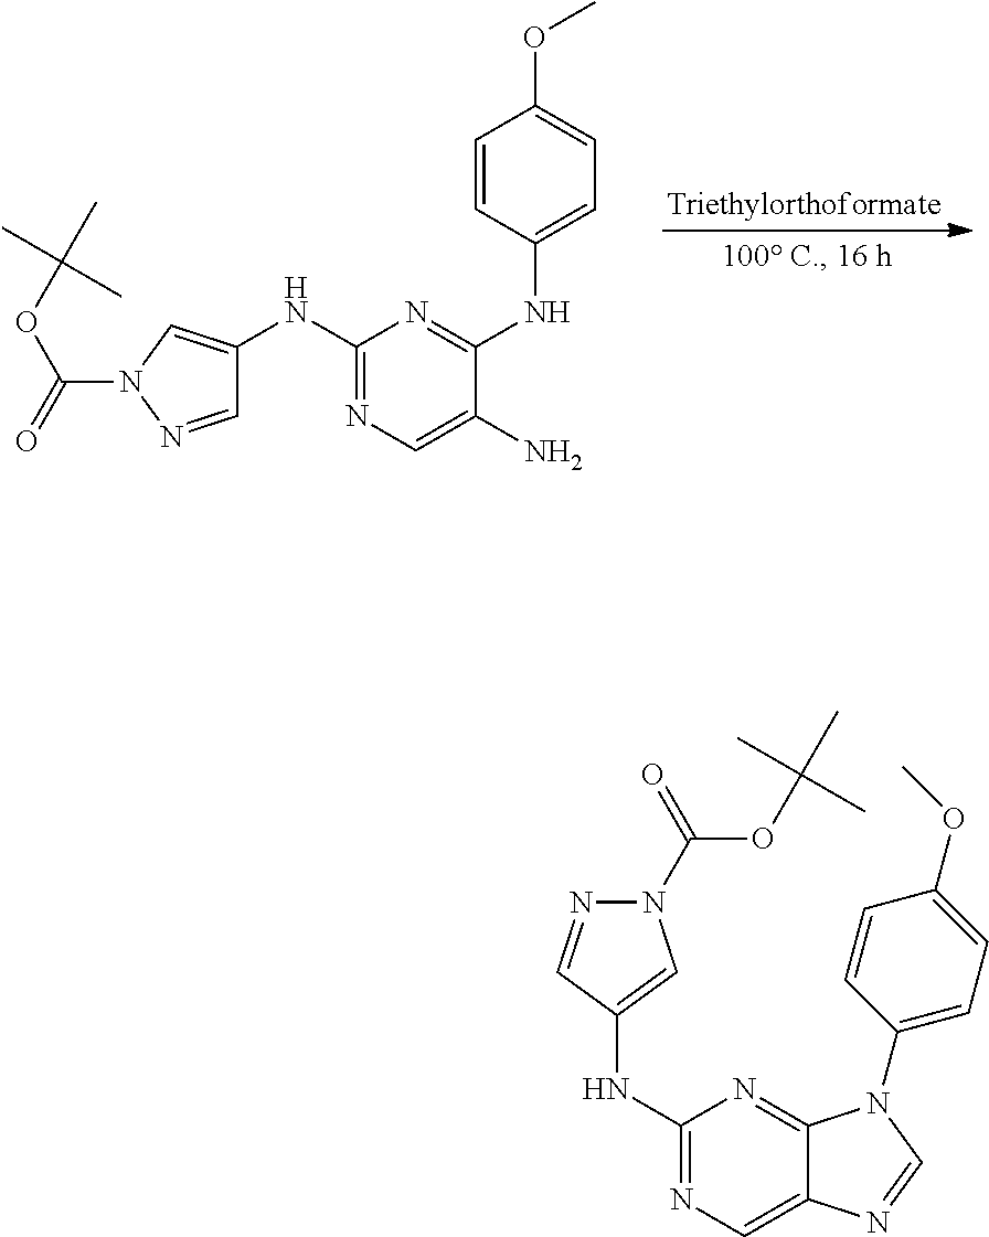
C1=NN(C(OC(C)(C)C)=O)C=C1NC1=NC=C(N)C(NC2=CC=C(OC)C=C2)=N1.C1(NC2=CN(C(OC(C)(C)C)=O)N=C2)=NC=C2C(=N1)N(C1=CC=C(OC)C=C1)C=N2
